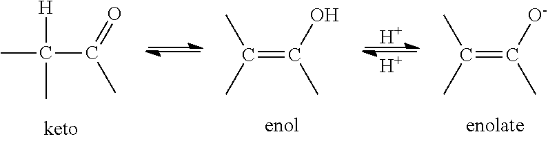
C(=C(O)C)(C)C.[H].[H].CC([H])(C)C(=O)C.C(=C([O-])C)(C)C
